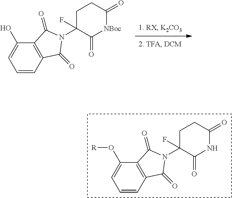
C1=CC2=C(C(O[R])=C1)C(=O)N(C1(F)C(=O)NC(=O)CC1)C2=O.C1=CC2=C(C(O)=C1)C(=O)N(C1(F)C(=O)[NBoc]C(=O)CC1)C2=O
